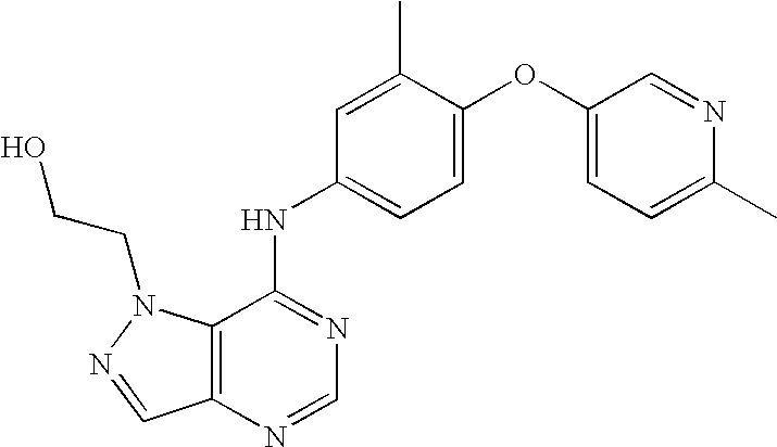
N1=CC2=C(N1CCO)C(NC1=CC=C(OC3=CC=C(C)N=C3)C(C)=C1)=NC=N2
